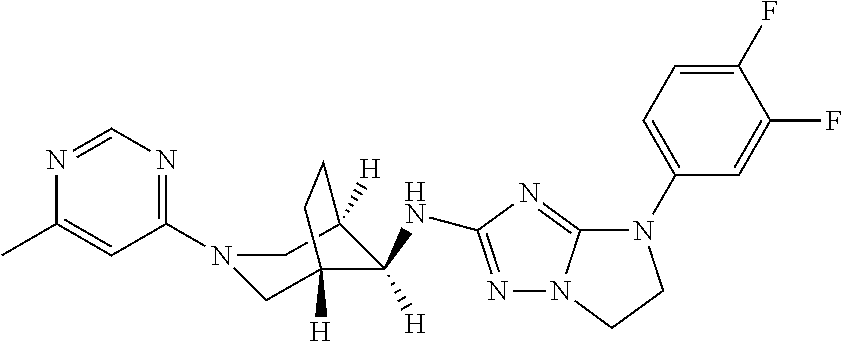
C1(N2CC3([H])C([H])(NC4=NN5C(=N4)N(C4=CC=C(F)C(F)=C4)CC5)C([H])(C2)CC3)=NC=NC(C)=C1
